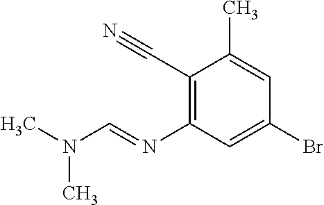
C1(C#N)=C(N=CN(C)C)C=C(Br)C=C1C
